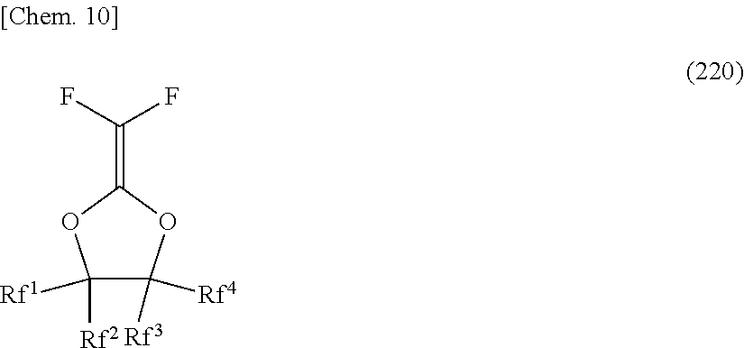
C1([Rf2])([Rf1])C([Rf3])([Rf4])OC(=C(F)F)O1
